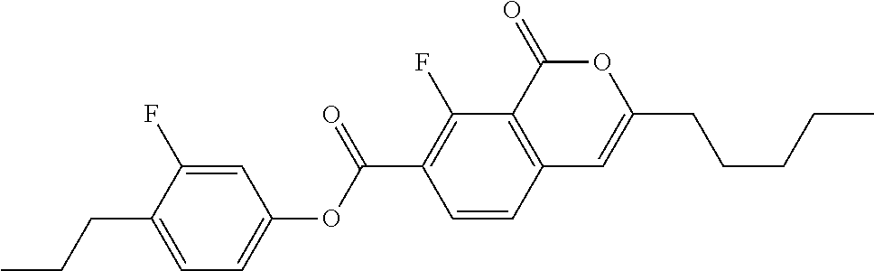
C1=CC2=C(C(F)=C1C(OC1=CC=C(CCC)C(F)=C1)=O)C(=O)OC(CCCCC)=C2
